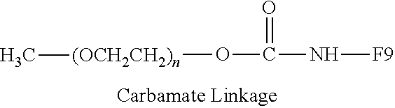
C(=O)(N[F9])O[(OCH2CH2)n]C
